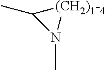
CN1[(CH2)1-4]C1C
